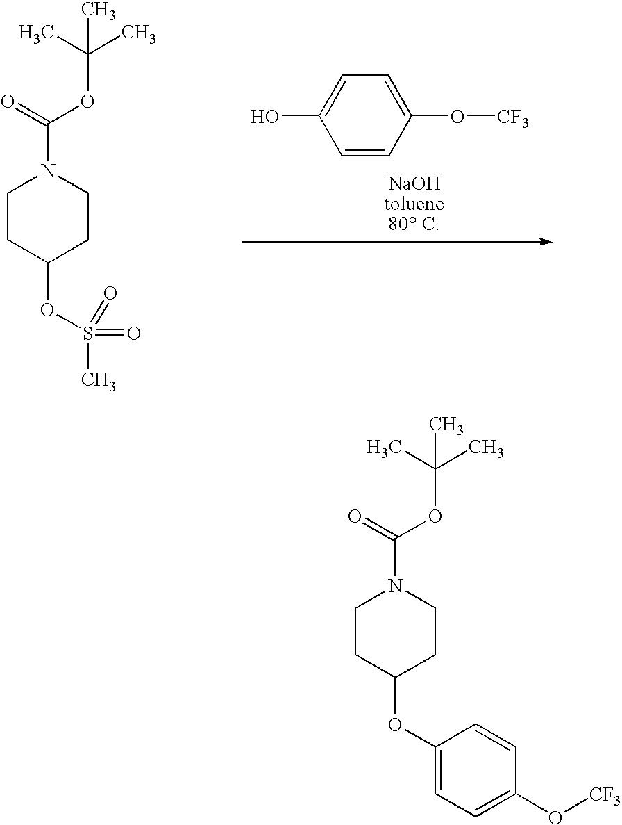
C1(OC2=CC=C(O[CF3])C=C2)CCN(C(OC(C)(C)C)=O)CC1.C1(OS(=O)(=O)C)CCN(C(OC(C)(C)C)=O)CC1.C1(O[CF3])=CC=C(O)C=C1
